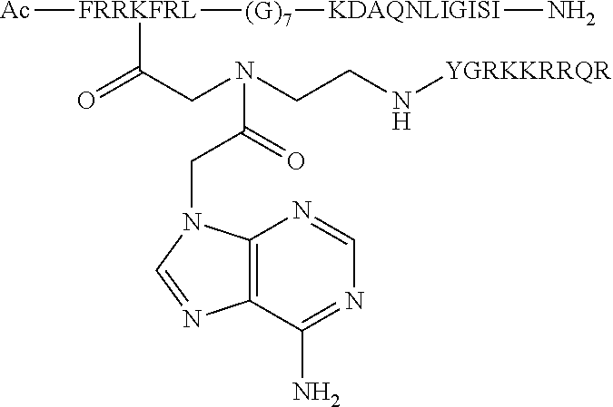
C12=C(C(N)=NC=N1)N=CN2CC(N(CCN[YGRKKRRQR])CC(=O)[FRRKFRL]([(G)7][KDAQNLIGISI]N)[Ac])=O
